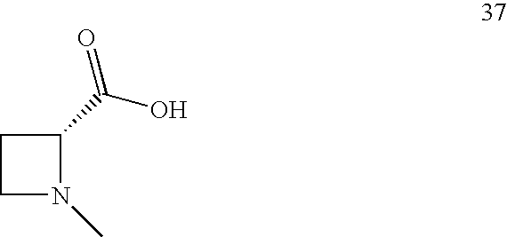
C1CN(C)C1C(O)=O
